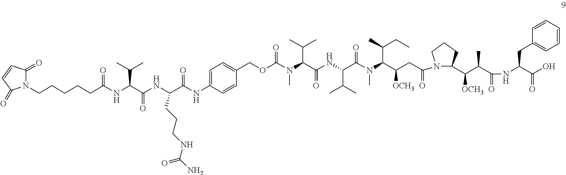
N1(CCCCCC(NC(C(NC(C(NC2=CC=C(COC(N(C(C(NC(C(N(C(C(C)CC)C(CC(=O)N3C(C(C(C)C(NC(C(O)=O)CC4=CC=CC=C4)=O)[OCH3])CCC3)[OCH3])C)=O)C(C)C)=O)C(C)C)C)=O)C=C2)=O)CCCNC(N)=O)=O)C(C)C)=O)C(=O)C=CC1=O
